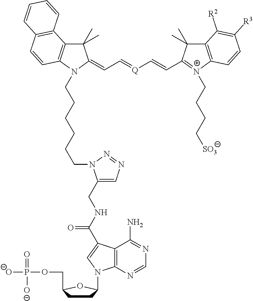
C1(C)(C)C2=C(N(CCCCCCN3C(CNC(=O)C4=CN(C5CCC(COP([O-])(=O)[O-])O5)C5=C4C(N)=NC=N5)=CN=N3)C1=CC=[Q]C=CC1=[N+](CCCC[SO3])C3=C(C1(C)C)C([R2])=C([R3])C=C3)C=CC1=C2C=CC=C1
